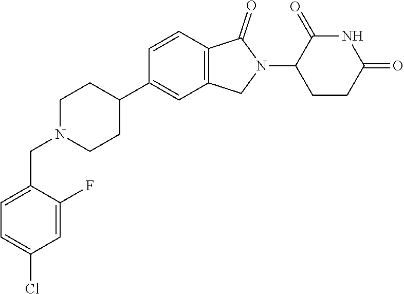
C1N(CC2=CC=C(Cl)C=C2F)CCC(C2=CC3=C(C=C2)C(=O)N(C2CCC(=O)NC2=O)C3)C1
